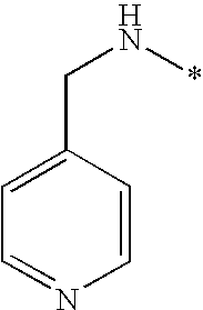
C(N*)C1=CC=NC=C1
